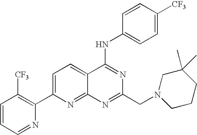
C1=CC=NC(C2=CC=C3C(=N2)N=C(CN2CCCC(C)(C)C2)N=C3NC2=CC=C([CF3])C=C2)=C1[CF3]
